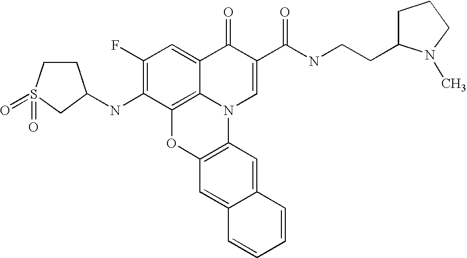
C1(F)=C(NC2CCS(=O)(=O)C2)C2=C3C(=C1)C(=O)C(C(=O)NCCC1CCCN1C)=CN3C1=C(O2)C=C2C(=C1)C=CC=C2
